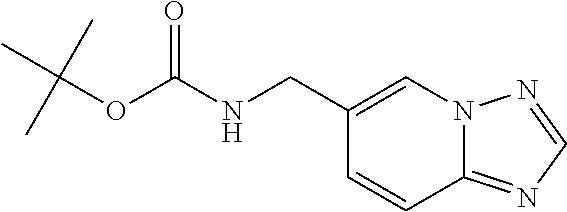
C1=CC2=NC=NN2C=C1CNC(OC(C)(C)C)=O
